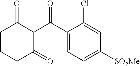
C1(C(C2C(=O)CCCC2=O)=O)=CC=C([SO2Me])C=C1Cl
